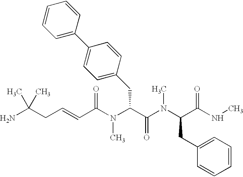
NC(CC=CC(N(C(C(N(C(C(NC)=O)CC1=CC=CC=C1)C)=O)CC1=CC=C(C2=CC=CC=C2)C=C1)C)=O)(C)C
